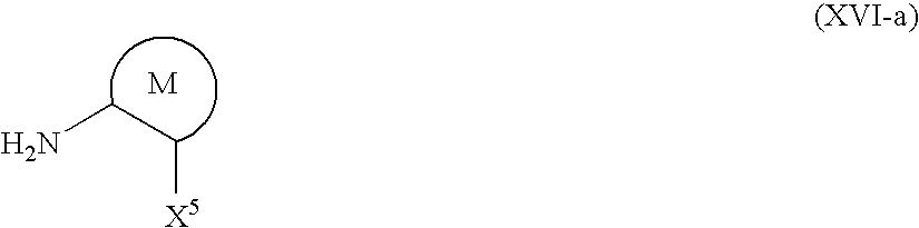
NCC[X5]
